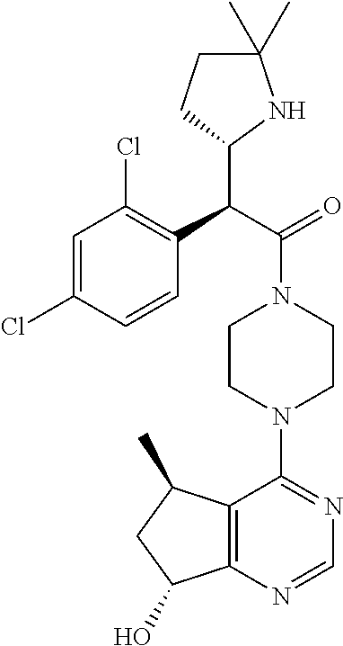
C1=C(Cl)C=CC(C(C(=O)N2CCN(C3=NC=NC4=C3C(C)CC4O)CC2)C2NC(C)(C)CC2)=C1Cl
